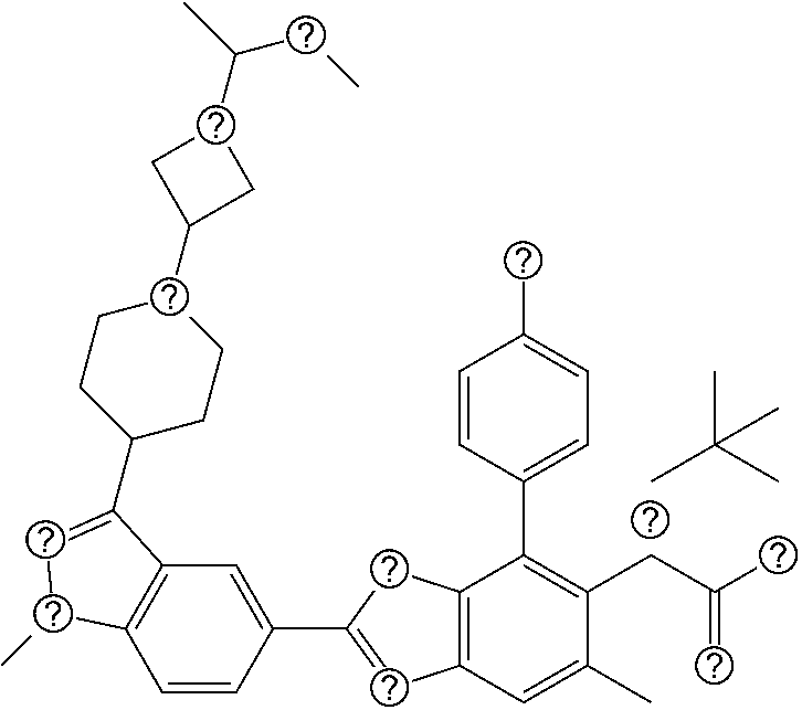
CC(C)(C)C.C1=CC(C2=CC3=C(C2)C(C2=CC=C(C)C=C2)=C(CC(C)=C)C(C)=C3)=CC2=C1C(C)C=C2C1CCC(C2CC(C(C)CC)C2)CC1
